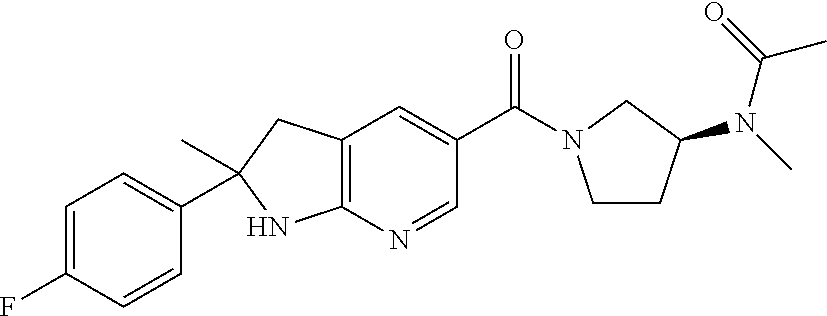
N(C1CCN(C(C2=CC3=C(N=C2)NC(C2=CC=C(F)C=C2)(C)C3)=O)C1)(C(C)=O)C
